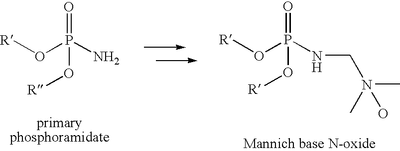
[R]OP(N)(=O)O[R].[R]OP(NCN(C)(O)C)(=O)O[R]
